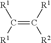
C(=C([R1])[R2])([R1])[R1]
